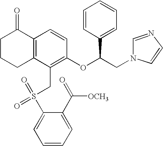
C1C2=C(C(=O)CC1)C=CC(OC(CN1C=CN=C1)C1=CC=CC=C1)=C2CS(=O)(C1=CC=CC=C1C([OCH3])=O)=O
